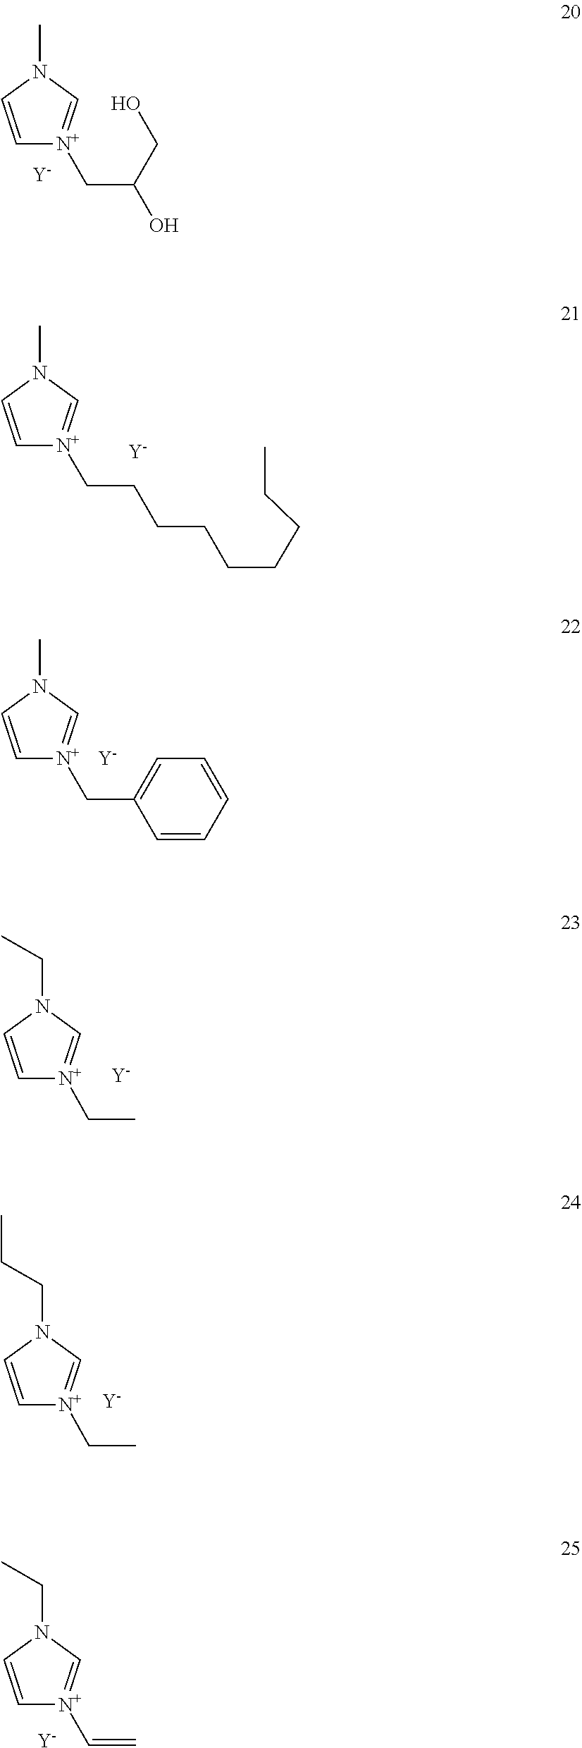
N1(C)C=C[N+](CC(CO)O)=C1.[Y].CN1C=[N+](CCCCCCCCC)C=C1.[Y].N1(C)C=[N+](CC2=CC=CC=C2)C=C1.[Y].CCN1C=[N+](CC)C=C1.[Y].C(CN1C=[N+](CC)C=C1)C.[Y].CCN1C=[N+](C=C)C=C1.[Y]
